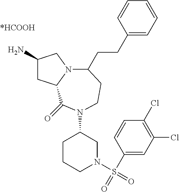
C1(N)CC2N(C1)C(CCC1=CC=CC=C1)CCN(C1CN(S(=O)(C3=CC(Cl)=C(Cl)C=C3)=O)CCC1)C2=O
